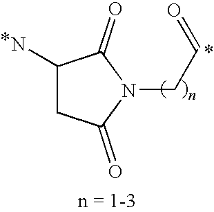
C1(N)CC(=O)N(CC=O)C1=O
